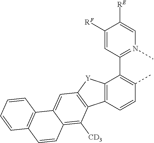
C1([RF])=CC(C2=C(C)C=CC3=C2[Y]C2=C3C([CD3])=C3C(=C2)C2=C(C=C3)C=CC=C2)=N(C)C=C1[RE]
